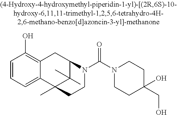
C1=CC=C2C(=C1O)CC1C(C)(C)C2(C)CCN1C(N1CCC(CO)(O)CC1)=O
